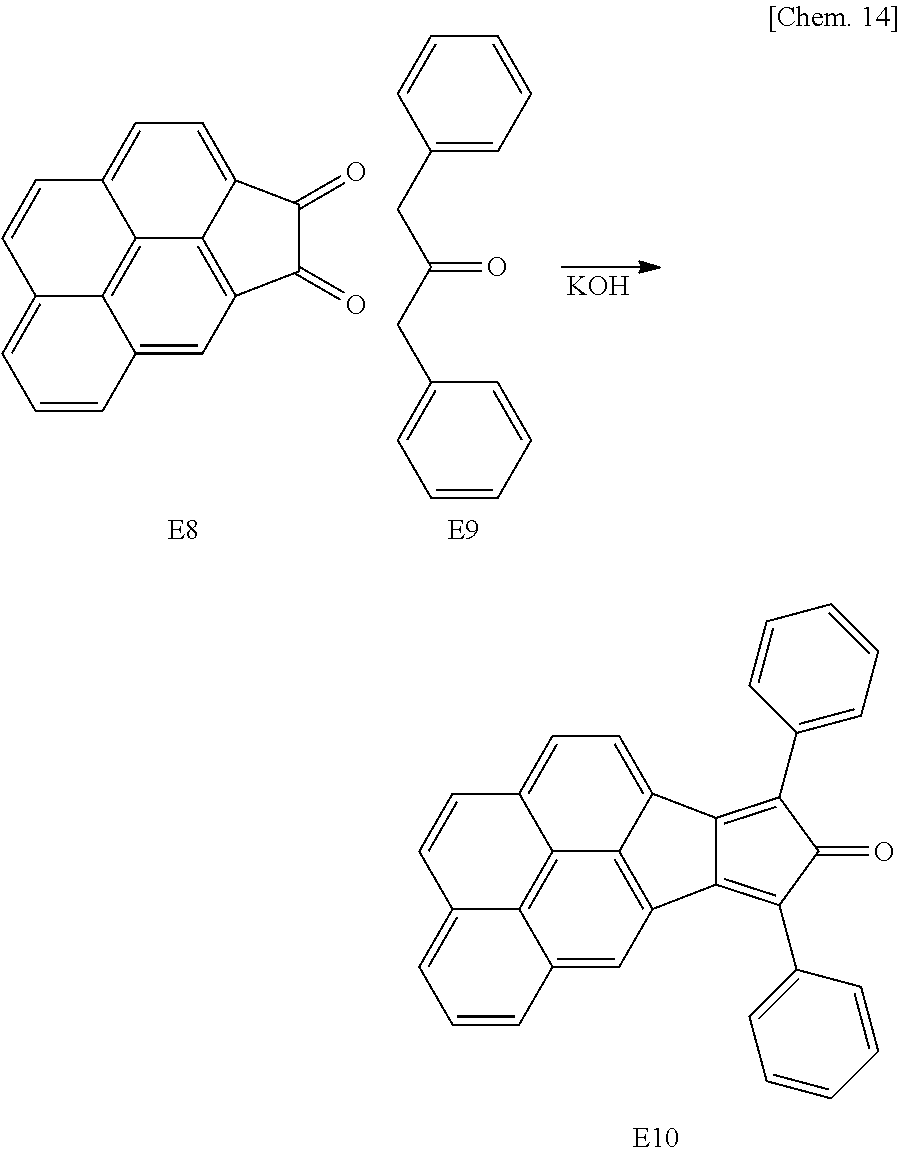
[KOH].C1(=O)C(=O)C2=C3C1=CC=C1C3=C3C(=C2)C=CC=C3C=C1.[E8].[E9].C1(CC(=O)CC2=CC=CC=C2)=CC=CC=C1.C12=C(C3=CC=CC=C3)C(=O)C(C3=CC=CC=C3)=C1C1=C3C2=CC=C2C3=C3C(=C1)C=CC=C3C=C2
